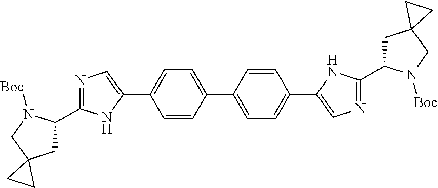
C1=CC(C2=CC=C(C3=CN=C(C4CC5(CN4[Boc])CC5)N3)C=C2)=CC=C1C1=CN=C(C2CC3(CN2[Boc])CC3)N1
